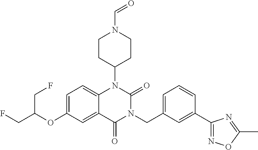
C12=CC=C(OC(CF)CF)C=C1C(=O)N(CC1=CC=CC(C3=NOC(C)=N3)=C1)C(=O)N2C1CCN(C=O)CC1
